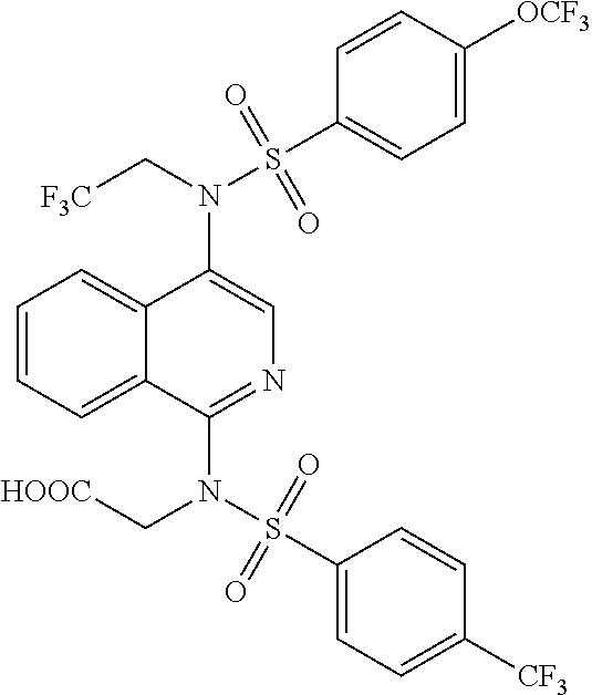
N(C1=CN=C(N(S(C2=CC=C([CF3])C=C2)(=O)=O)C[HOOC])C2=CC=CC=C12)(C[F3C])S(C1=CC=C([OCF3])C=C1)(=O)=O
